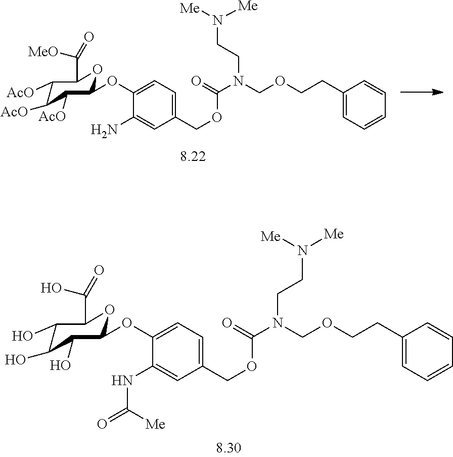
C1(COC(N(COCCC2=CC=CC=C2)CCN([Me])[Me])=O)=CC=C(OC2C([AcO])C([AcO])C([AcO])C(C([MeO])=O)O2)C(N)=C1.C1(COC(N(COCCC2=CC=CC=C2)CCN([Me])[Me])=O)=CC=C(OC2C(O)C(O)C(O)C(C(O)=O)O2)C(NC(=O)[Me])=C1
